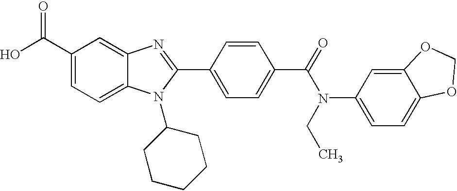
C1(C(O)=O)=CC=C2C(=C1)N=C(C1=CC=C(C(=O)N(C3=CC=C4C(=C3)OCO4)CC)C=C1)N2C1CCCCC1
